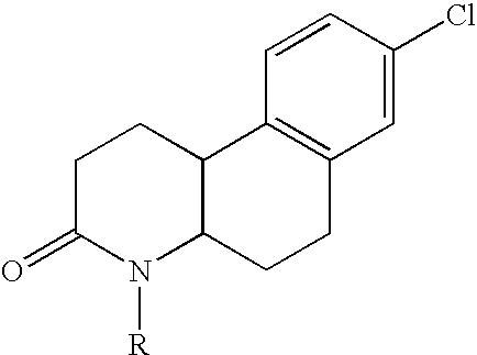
C1=C(Cl)C=CC2=C1CCC1C2CCC(=O)N1[R]
